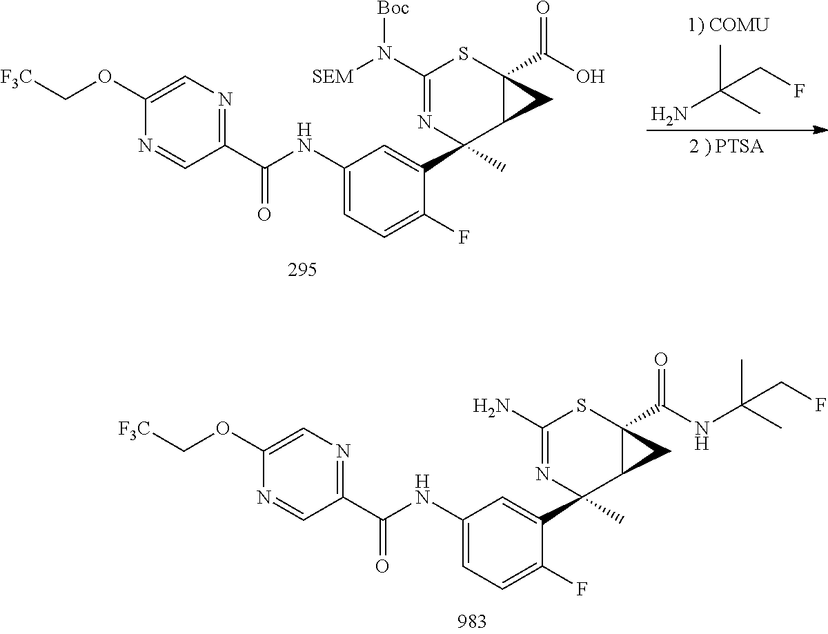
C1=C(OC[F3C])N=CC(C(NC2=CC=C(F)C(C3(C)C4CC4(C(NC(CF)(C)C)=O)SC(N)=N3)=C2)=O)=N1.C(CF)(C)(N)C.C1=C(OC[F3C])N=CC(C(NC2=CC=C(F)C(C3(C)C4CC4(C(O)=O)SC(N([Boc])[SEM])=N3)=C2)=O)=N1
